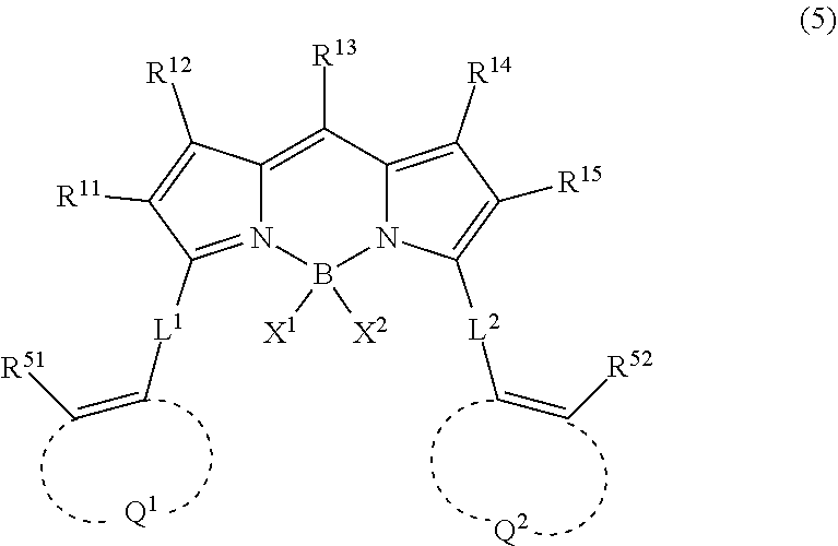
C1([R13])=C2N(=C([L1]C=C[R51])C([R11])=C2[R12])B([X1])([X2])N2C1=C([R14])C([R15])=C2[L2]C=C[R52].[Q1].[Q2]
